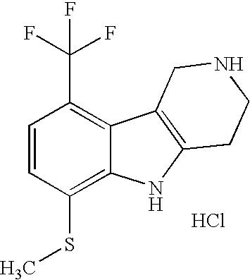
C1=CC(SC)=C2C(=C1C(F)(F)F)C1=C(N2)CCNC1.Cl
